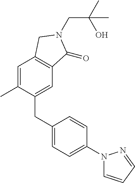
C1=C(C)C(CC2=CC=C(N3C=CC=N3)C=C2)=CC2=C1CN(CC(C)(O)C)C2=O
